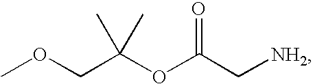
COCC(OC(C[NH2])=O)(C)C
